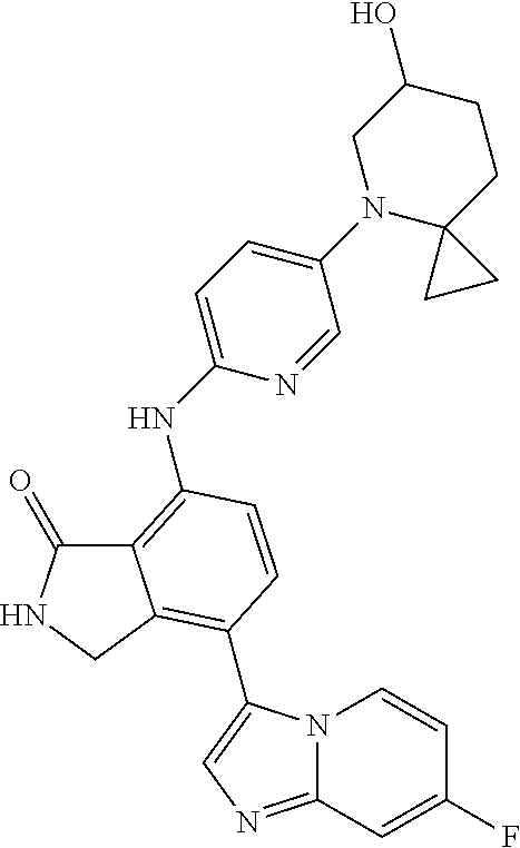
C12=C(NC3=CC=C(N4C5(CCC(O)C4)CC5)C=N3)C=CC(C3=CN=C4N3C=CC(F)=C4)=C1CNC2=O
